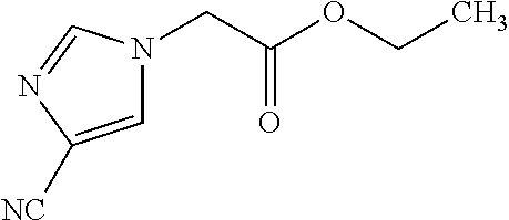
C1=C([NC])N=CN1CC(OCC)=O
